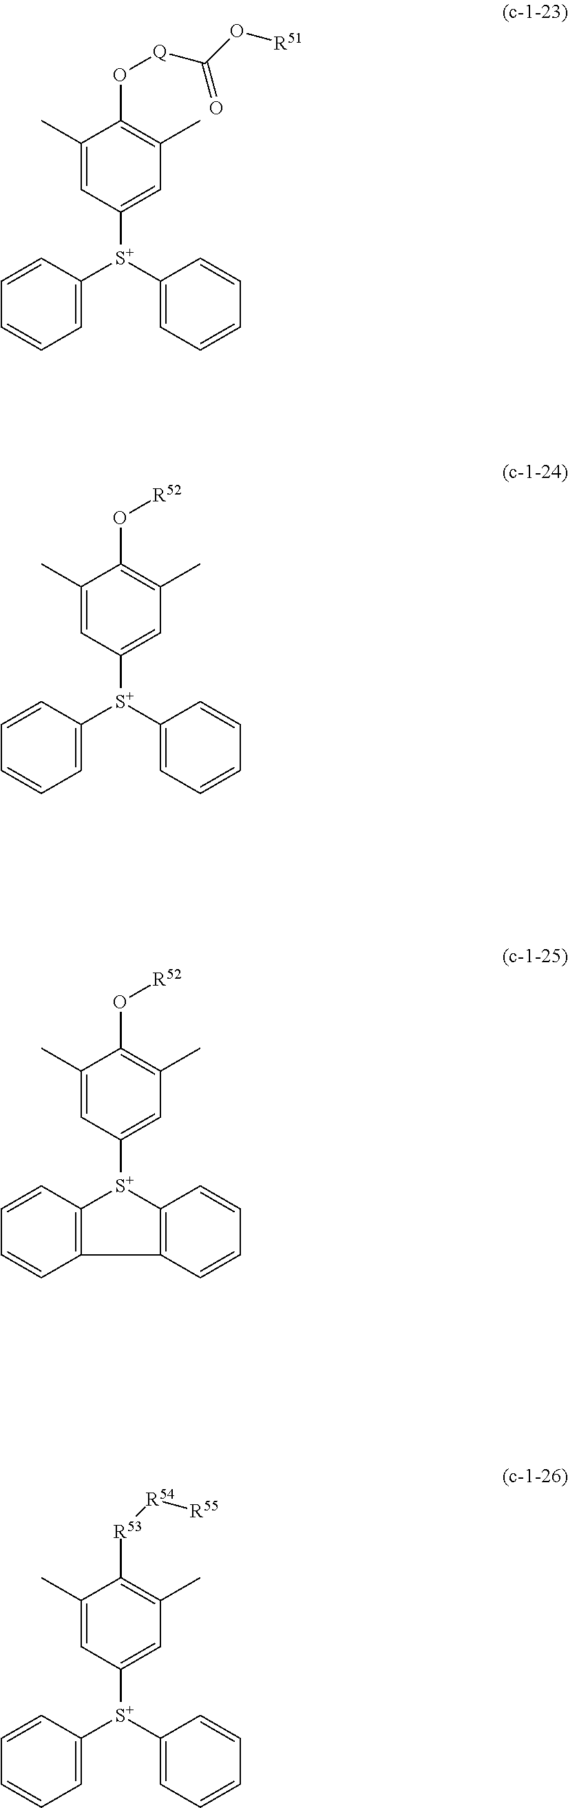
C1=CC([S+](C2=CC=CC=C2)C2=CC(C)=C(O[Q]C(O[R51])=O)C(C)=C2)=CC=C1.C1=CC([S+](C2=CC=CC=C2)C2=CC(C)=C(O[R52])C(C)=C2)=CC=C1.C1=CC2=C(C=C1)C1=C([S+]2C2=CC(C)=C(O[R52])C(C)=C2)C=CC=C1.C1=CC([S+](C2=CC=CC=C2)C2=CC(C)=C([R53][R54][R55])C(C)=C2)=CC=C1
